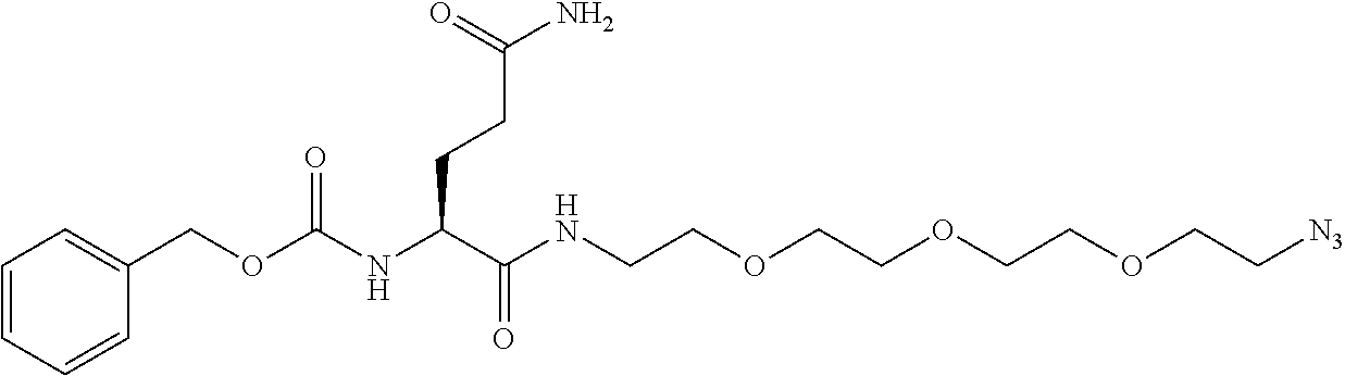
C1=CC=CC(COC(NC(C(NCCOCCOCCOCC[N3])=O)CCC(N)=O)=O)=C1
